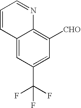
C12=CC(C(F)(F)F)=CC([CHO])=C1N=CC=C2
